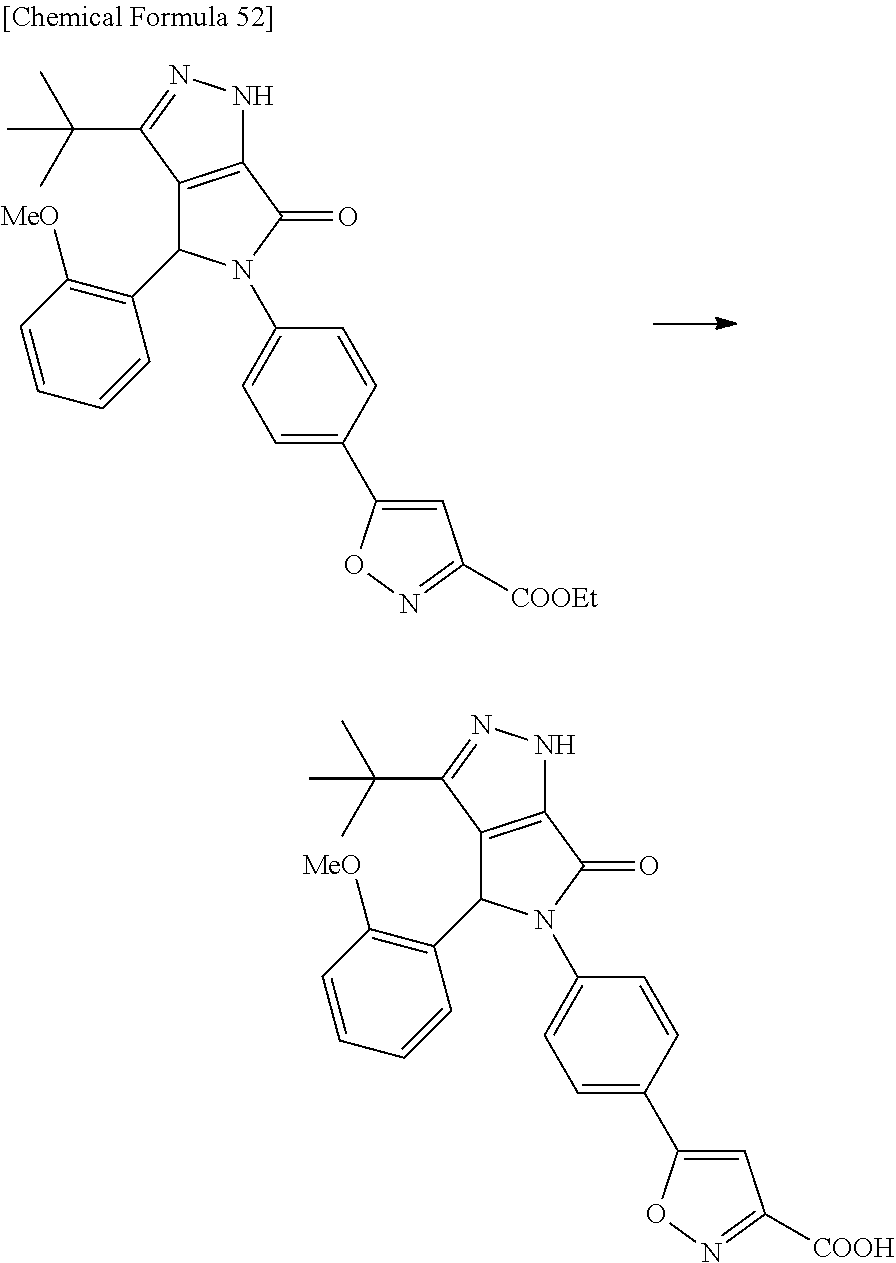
C12=C(C(C(C)(C)C)=NN1)C(C1=C([MeO])C=CC=C1)N(C1=CC=C(C3=CC([COOEt])=NO3)C=C1)C2=O.C12=C(C(C(C)(C)C)=NN1)C(C1=C([MeO])C=CC=C1)N(C1=CC=C(C3=CC([COOH])=NO3)C=C1)C2=O
